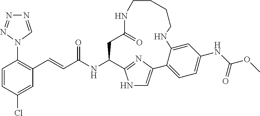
C(C(NC1C2=NC(=CN2)C2=CC=C(NC(OC)=O)C=C2NCCCCNC(=O)C1)=O)=CC1=C(N2C=NN=N2)C=CC(Cl)=C1
